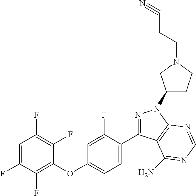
C1=C(F)C(F)=C(OC2=CC=C(C3=NN(C4CCN(CCC#N)C4)C4=C3C(N)=NC=N4)C(F)=C2)C(F)=C1F
